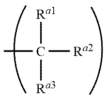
CC([Ra2])([Ra1])[Ra3]
